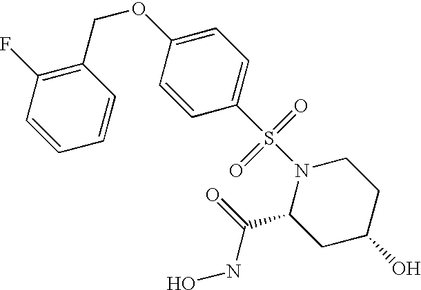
C1=CC=CC(COC2=CC=C(S(N3C(C(=O)NO)CC(O)CC3)(=O)=O)C=C2)=C1F
